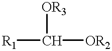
[R1]C([OR2])[OR3]
